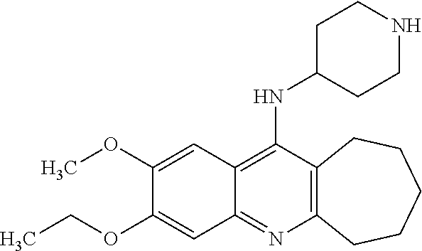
C12=C(C(NC3CCNCC3)=C3C(=N1)C=C(OCC)C(OC)=C3)CCCCC2
